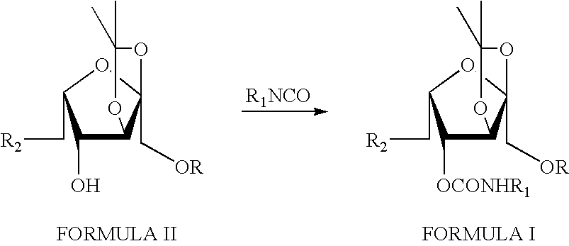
C1([OCONHR1])C2OC(C)(C)OC2(C[OR])OC1C[R2].C1(O)C2OC(C)(C)OC2(C[OR])OC1C[R2]
